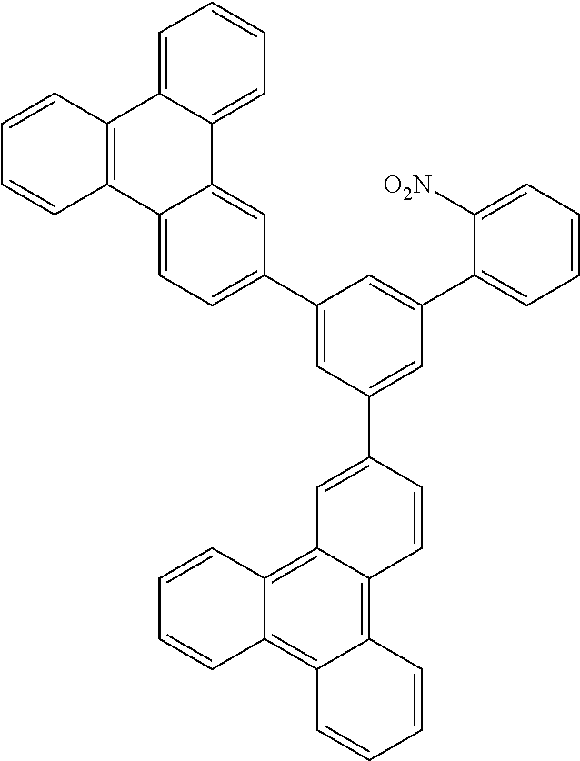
C1(C2=CC(C3=CC4=C5C(=C6C(=C4C=C3)C=CC=C6)C=CC=C5)=CC(C3=CC=CC=C3[O2N])=C2)=CC=C2C(=C1)C1=CC=CC=C1C1=C2C=CC=C1
